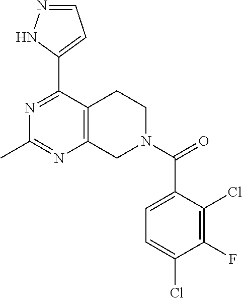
N1=C(C2=CC=NN2)C2=C(N=C1C)CN(C(C1=CC=C(Cl)C(F)=C1Cl)=O)CC2
